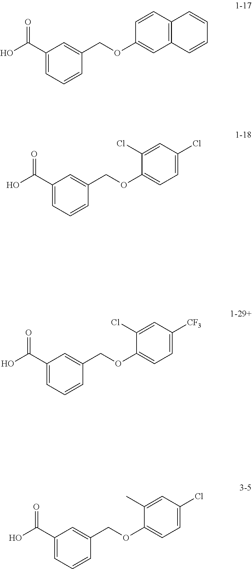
C1(C(O)=O)=CC=CC(COC2=CC3=C(C=C2)C=CC=C3)=C1.C1(C(O)=O)=CC=CC(COC2=CC=C(Cl)C=C2Cl)=C1.C1(C(O)=O)=CC=CC(COC2=CC=C([CF3])C=C2Cl)=C1.C1(C(O)=O)=CC=CC(COC2=CC=C(Cl)C=C2C)=C1
